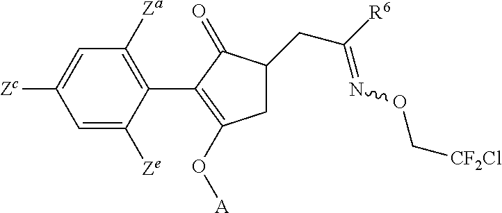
C1=C([Zc])C=C([Ze])C(C2=C(O[A])CC(CC([R6])=NOC[CF2Cl])C2=O)=C1[Za]
